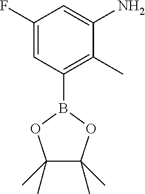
C1(F)=CC(B2OC(C)(C)C(C)(C)O2)=C(C)C(N)=C1
